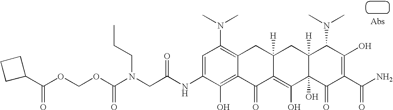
C(N(CC(=O)NC1=CC(N(C)C)=C2C(=C1O)C(=O)C1=C(O)C3(O)C([H])(CC1([H])C2)C(N(C)C)C(O)=C(C(N)=O)C3=O)CCC)(OCOC(C1CCC1)=O)=O
